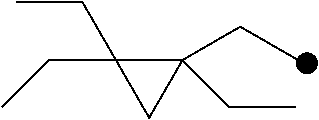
C1(CC)(CC)C(CC)(CC)C1
